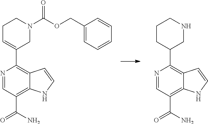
C1C=C(C2=C3C(=C(C(N)=O)C=N2)NC=C3)CN(C(OCC2=CC=CC=C2)=O)C1.C1CC(C2=C3C(=C(C(N)=O)C=N2)NC=C3)CNC1
